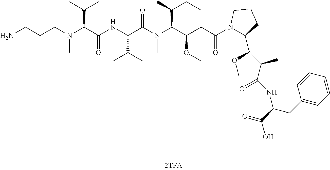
NCCCN(C)C(C(=O)NC(C(C)C)C(N(C)C(C(OC)CC(=O)N1C(C(C(C(NC(C(O)=O)CC2=CC=CC=C2)=O)C)OC)CCC1)C(C)CC)=O)C(C)C
